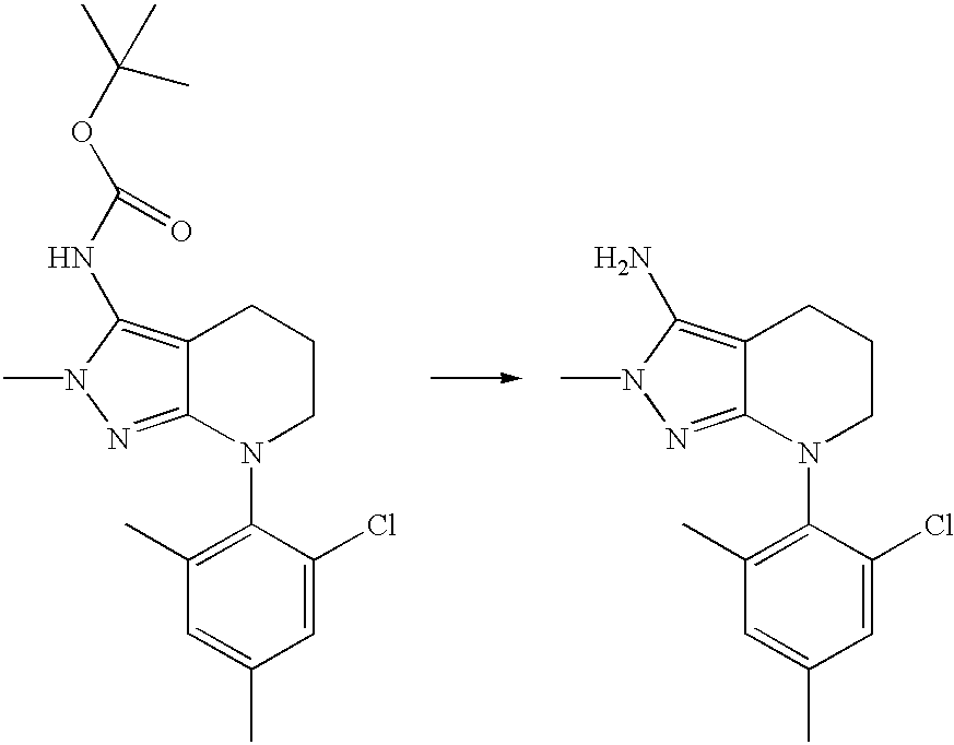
C1(C)=C(N2CCCC3=C(NC(OC(C)(C)C)=O)N(C)N=C23)C(Cl)=CC(C)=C1.C1(C)=C(N2CCCC3=C(N)N(C)N=C23)C(Cl)=CC(C)=C1
